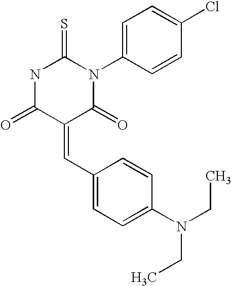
N1C(=O)C(=CC2=CC=C(N(CC)CC)C=C2)C(=O)N(C2=CC=C(Cl)C=C2)C1=S
